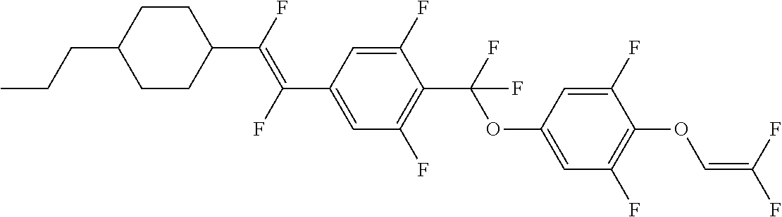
C1CC(C(F)=C(F)C2=CC(F)=C(C(F)(OC3=CC(F)=C(OC=C(F)F)C(F)=C3)F)C(F)=C2)CCC1CCC
